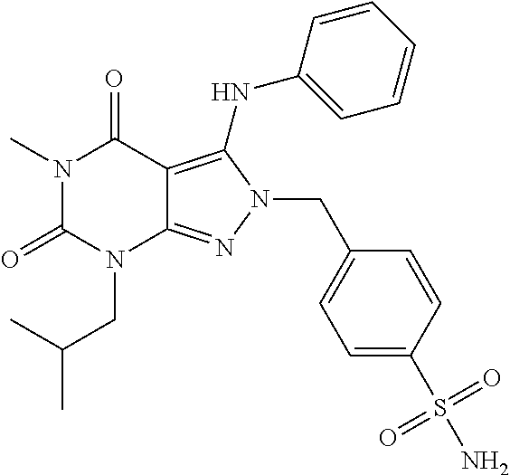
N1(C)C(=O)N(CC(C)C)C2=NN(CC3=CC=C(S(N)(=O)=O)C=C3)C(NC3=CC=CC=C3)=C2C1=O
